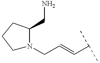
NCC1N(CC=CC(C)C)CCC1
